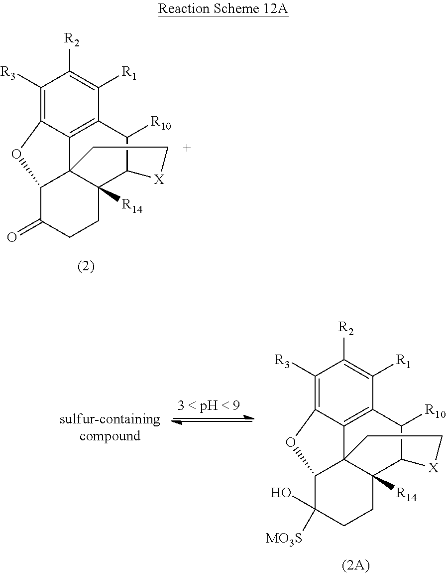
C1([R3])=C2C3=C(C([R1])=C1[R2])C([R10])C1C4([R14])C3(C(C(=O)CC4)O2)CC[X]1.C1([R3])=C2C3=C(C([R1])=C1[R2])C([R10])C1C4([R14])C3(C(C(O)([MO3S])CC4)O2)CC[X]1
